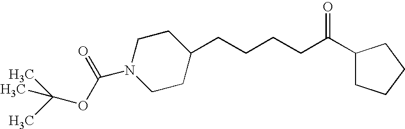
C1CC(CCCCC(C2CCCC2)=O)CCN1C(OC(C)(C)C)=O
